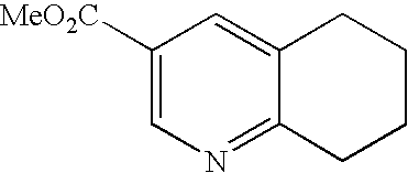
C1([MeO2C])=CN=C2C(=C1)CCCC2
